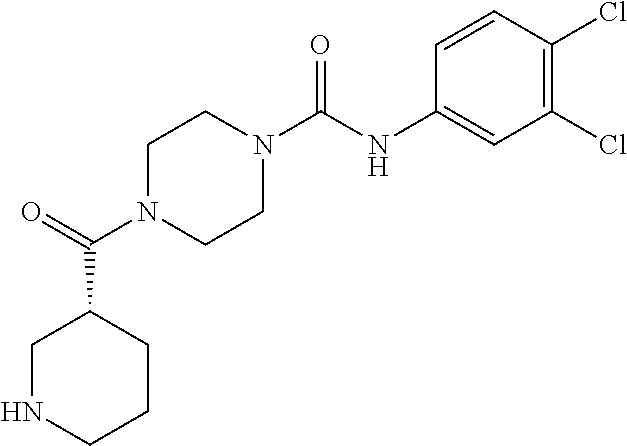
C1N(C(NC2=CC(Cl)=C(Cl)C=C2)=O)CCN(C(C2CNCCC2)=O)C1
